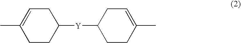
C1C([Y]C2CCC(C)=CC2)CC=C(C)C1
